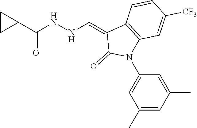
C1=CC([CF3])=CC2=C1C(=CNNC(C1CC1)=O)C(=O)N2C1=CC(C)=CC(C)=C1
